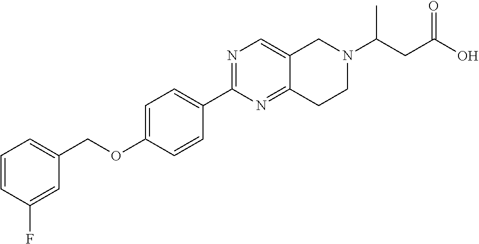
C1=CC(F)=CC(COC2=CC=C(C3=NC=C4C(=N3)CCN(C(CC(=O)O)C)C4)C=C2)=C1
